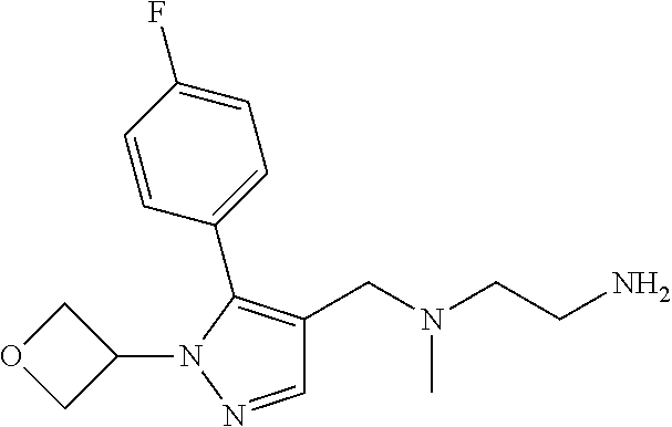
C1=NN(C2COC2)C(C2=CC=C(F)C=C2)=C1CN(CCN)C
